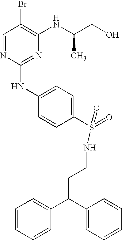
C1=NC(NC2=CC=C(S(=O)(=O)NCCC(C3=CC=CC=C3)C3=CC=CC=C3)C=C2)=NC(NC(CO)C)=C1Br
